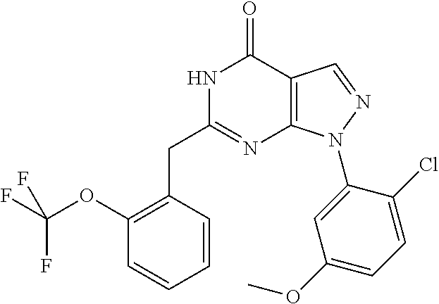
C1(OC(F)(F)F)=C(CC2=NC3=C(C(=O)N2)C=NN3C2=CC(OC)=CC=C2Cl)C=CC=C1
